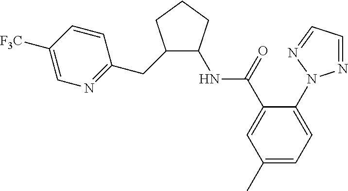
N1=CC=NN1C1=CC=C(C)C=C1C(NC1C(CC2=NC=C([F3C])C=C2)CCC1)=O
